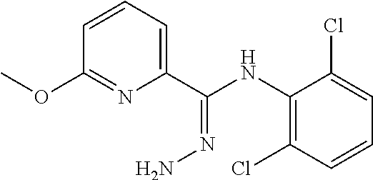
C1(C(NC2=C(Cl)C=CC=C2Cl)=NN)=CC=CC(OC)=N1
